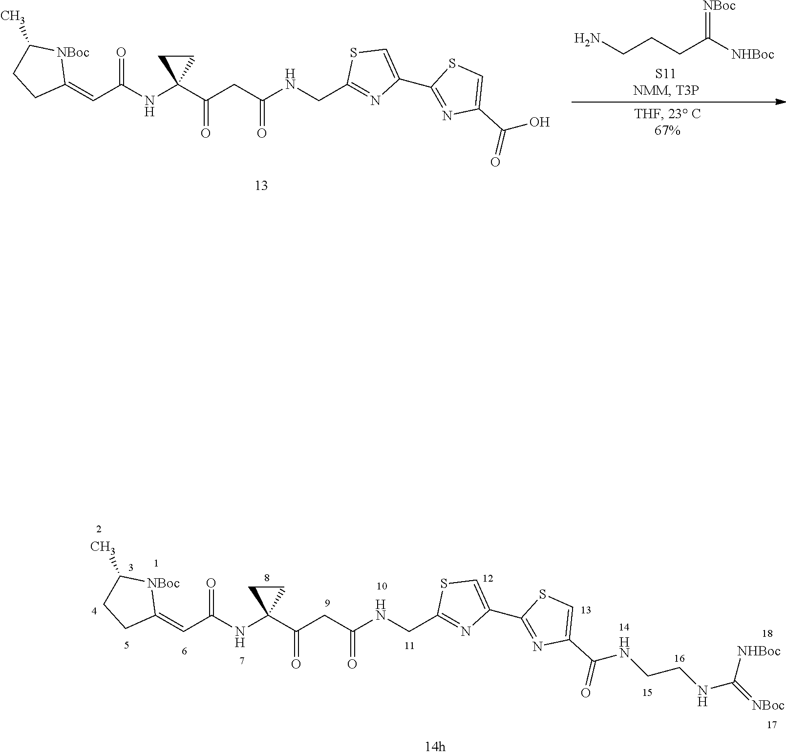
C1(C)CCC(=CC(=O)NC2(C(CC(NCC3=NC(C4=NC(C(NCCNC(=[NBoc])[NHBoc])=O)=CS4)=CS3)=O)=O)CC2)[NBoc]1.C1(C)CCC(=CC(=O)NC2(C(CC(NCC3=NC(C4=NC(C(O)=O)=CS4)=CS3)=O)=O)CC2)[NBoc]1.NCCCC([NHBoc])=[NBoc].[S11]
